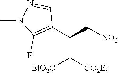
[NO2]CC(C1=C(F)N(C)N=C1)C([CO2Et])[EtO2C]
